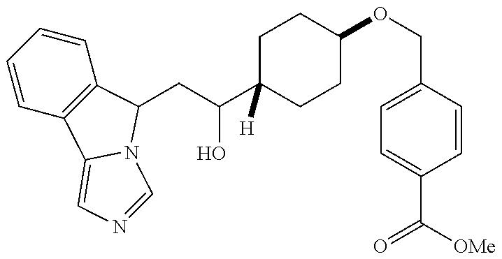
C1=CC=CC2=C1C1=CN=CN1C2CC(O)C1([H])CCC(OCC2=CC=C(C(=O)[OMe])C=C2)CC1
